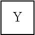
C1CCC1.[Y]
